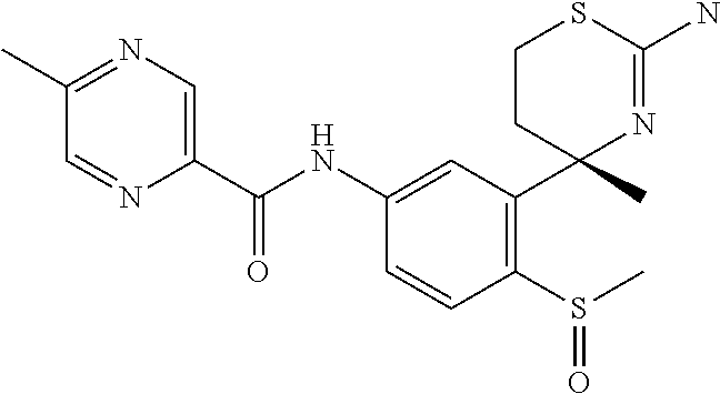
C1CC(C)(C2=C(S(C)=O)C=CC(NC(C3=CN=C(C)C=N3)=O)=C2)N=C(N)S1
